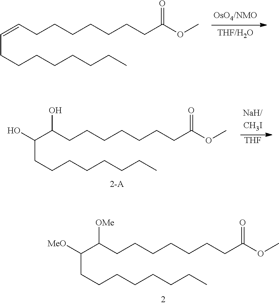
C(C(CCCCCCCC(OC)=O)[OMe])(CCCCCCCC)[MeO].C(=CCCCCCCCC(OC)=O)CCCCCCCC.[THF].C(C(CCCCCCCC(OC)=O)O)(O)CCCCCCCC
